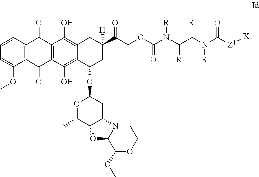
C12=C(C=CC=C1OC)C(=O)C1=C(C2=O)C(O)=C2C(=C1O)CC(C(COC(N(C(C(N(C([Z1][X])=O)[R])[R])[R])[R])=O)=O)([H])CC2OC1OC(C)C2C(C1)N1C(C(OC)OCC1)O2
